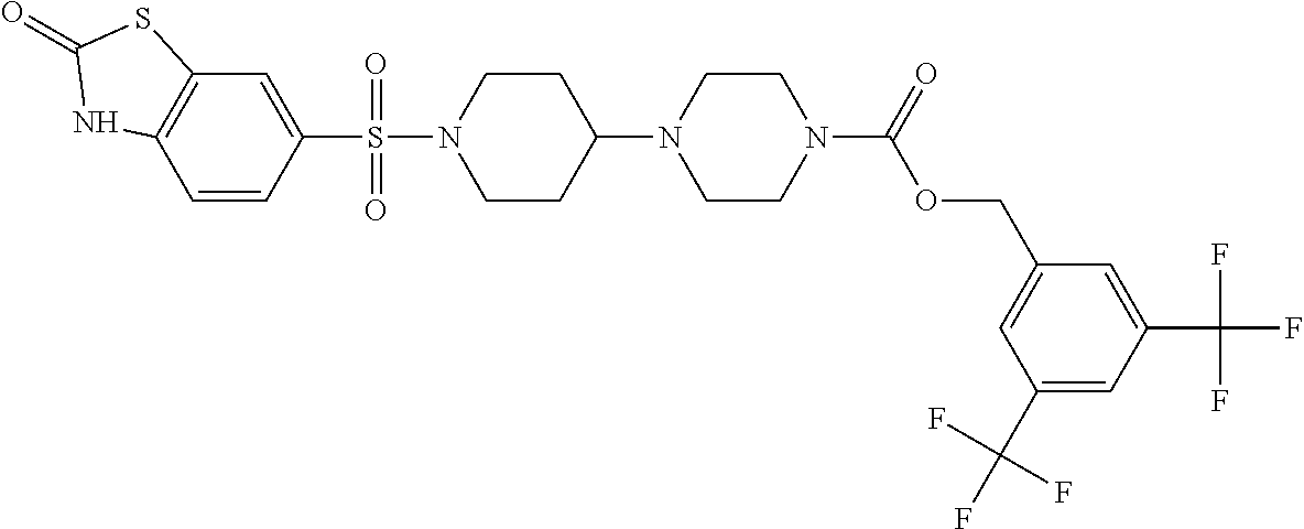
C1=CC(S(N2CCC(N3CCN(C(=O)OCC4=CC(C(F)(F)F)=CC(C(F)(F)F)=C4)CC3)CC2)(=O)=O)=CC2=C1NC(=O)S2
